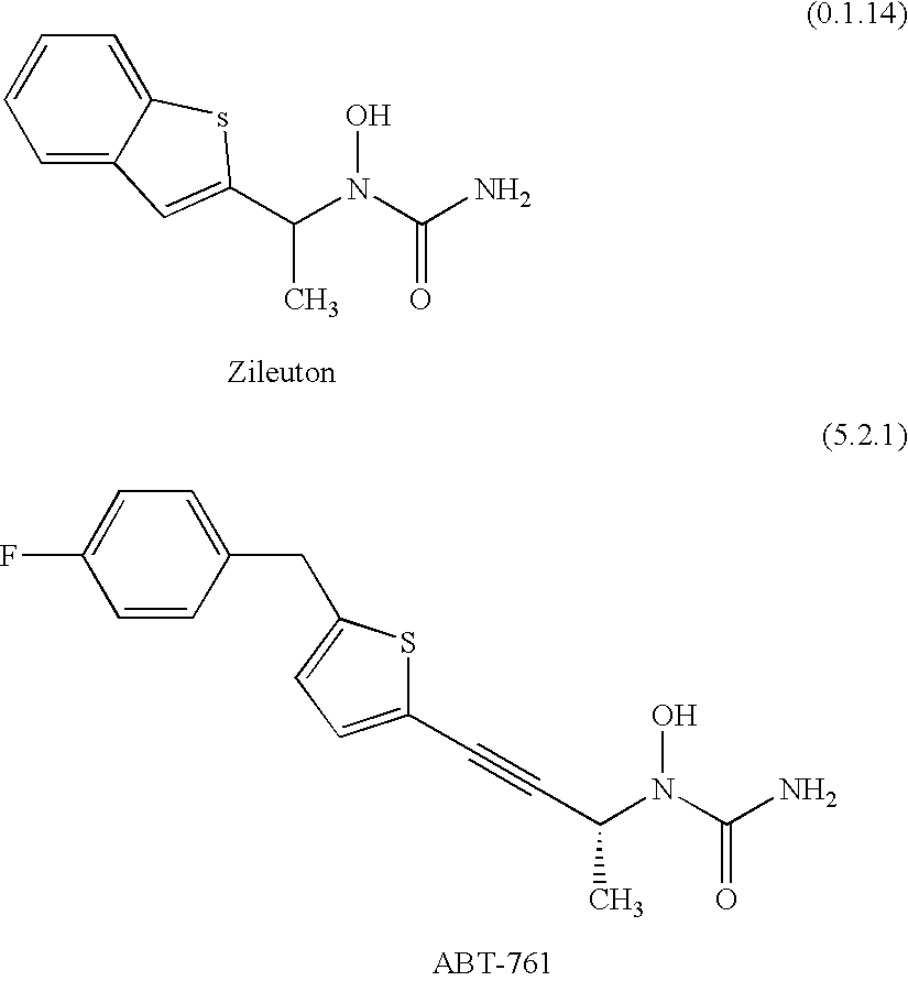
C1=C2C(=CC=C1)C=C(C(C)N(O)C(N)=O)s2.FC1=CC=C(CC2=CC=C(C#CC(N(O)C(=O)N)C)S2)C=C1
